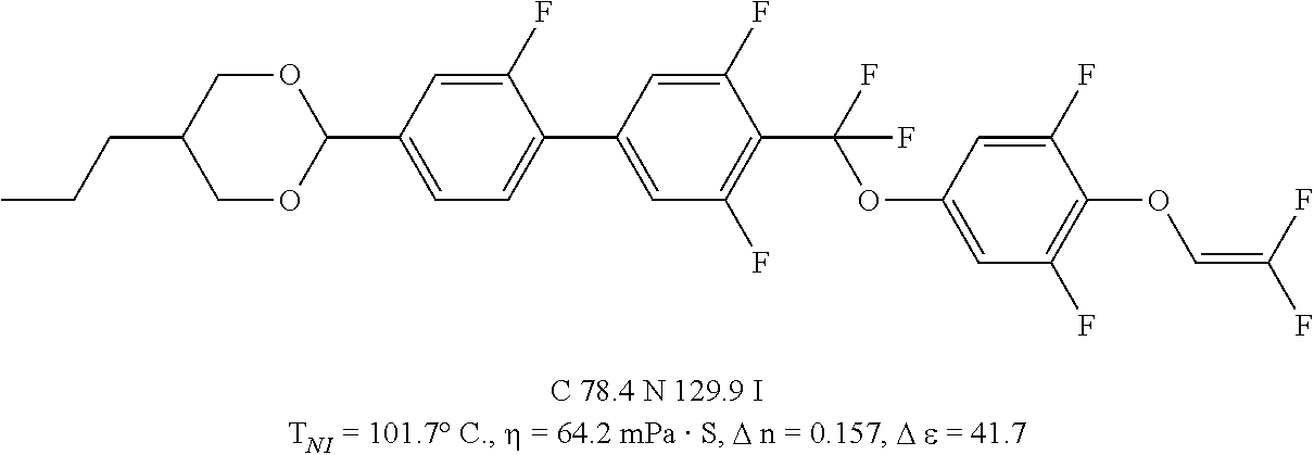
C1OC(C2=CC=C(C3=CC(F)=C(C(F)(OC4=CC(F)=C(OC=C(F)F)C(F)=C4)F)C(F)=C3)C(F)=C2)OCC1CCC
